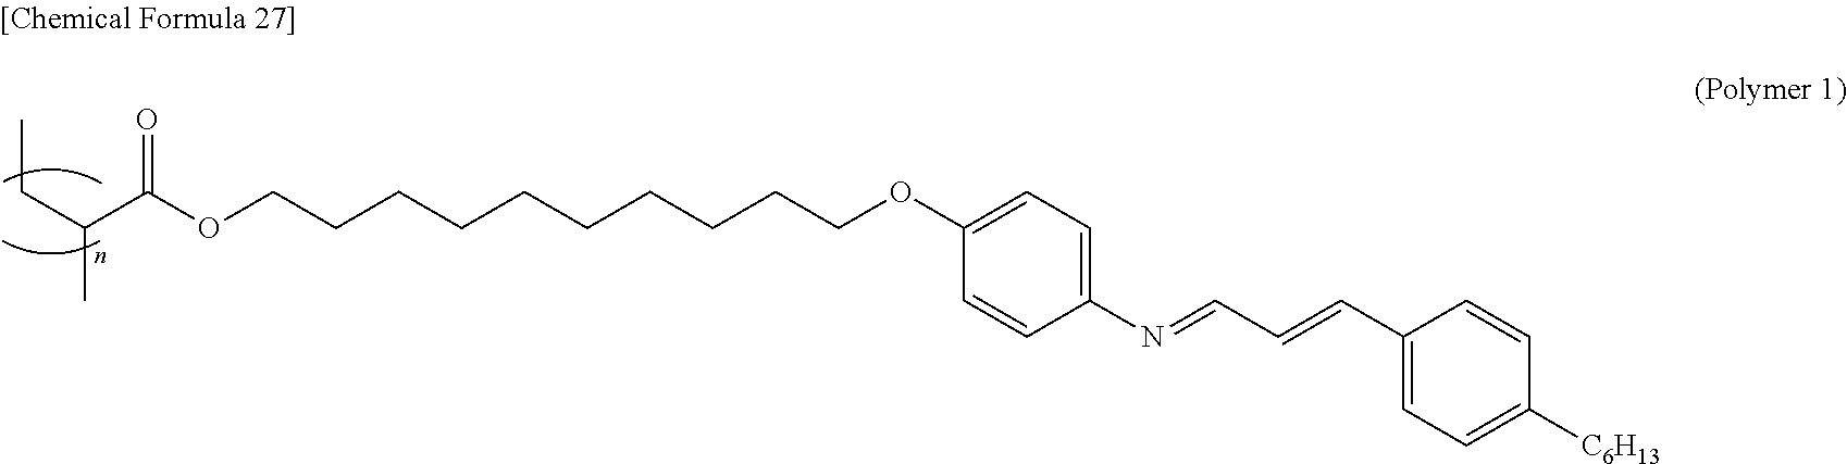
C1(N=CC=CC2=CC=C([C6H13])C=C2)=CC=C(OCCCCCCCCCCOC(C(CC)C)=O)C=C1
